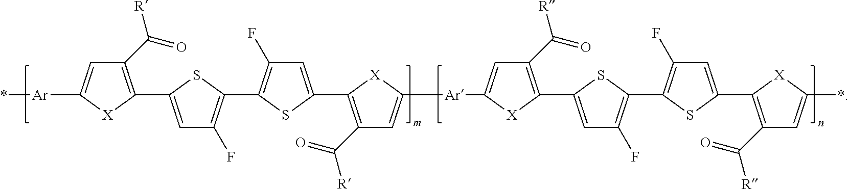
C1(C(=O)[R])=C(C2=CC(F)=C(C3=C(F)C=C(C4=C(C(=O)[R])C=C([Ar]C5=CC(C(=O)[R])=C(C6=CC(F)=C(C7=C(F)C=C(C8=C(C(=O)[R])C=C(*)[X]8)S7)S6)[X]5)[X]4)S3)S2)[X]C([Ar]*)=C1
